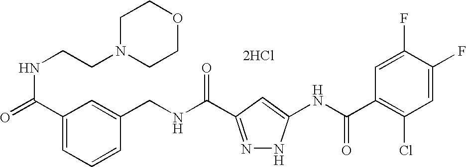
C(NC(=O)C1=NNC(NC(C2=C(Cl)C=C(F)C(F)=C2)=O)=C1)C1=CC(C(=O)NCCN2CCOCC2)=CC=C1.[2HCl]
